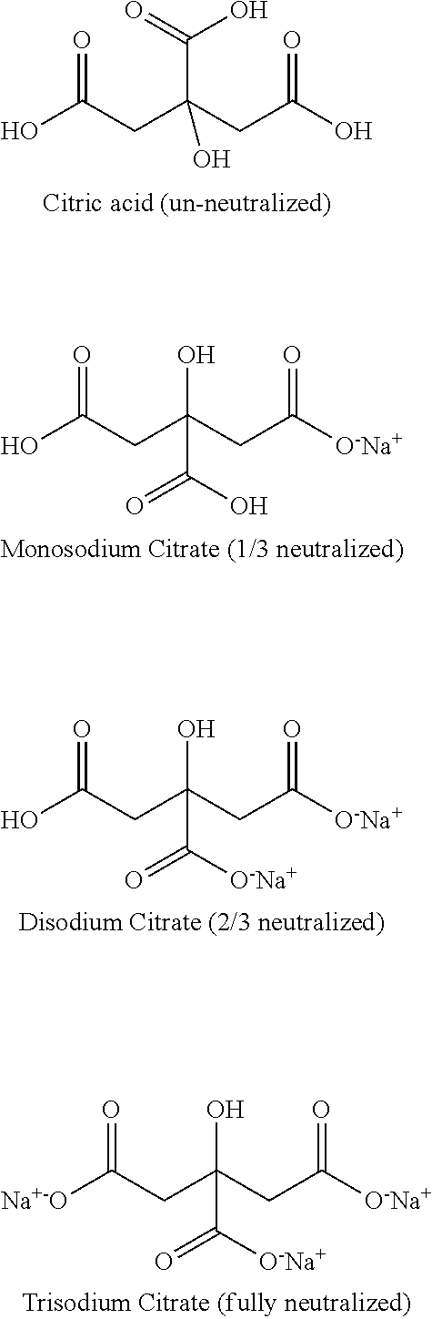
OC(CC(CC(O)=O)(C(=O)O)O)=O.OC(CC(CC([O-Na+])=O)(O)C(O)=O)=O.OC(CC(CC([O-Na+])=O)(O)C([O-Na+])=O)=O.[Na+-O]C(CC(CC([O-Na+])=O)(O)C([O-Na+])=O)=O
